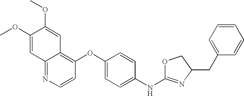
COC1=CC2=NC=CC(OC3=CC=C(NC4=NC(CC5=CC=CC=C5)CO4)C=C3)=C2C=C1OC
